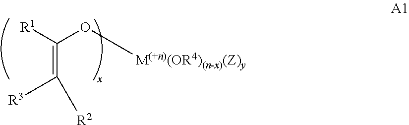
C(O[M(+n)(OR4)(n-x)(Z)y])([R1])=C([R2])[R3]
